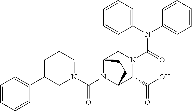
C(N1C2C(C(O)=O)N(C(N(C3=CC=CC=C3)C3=CC=CC=C3)=O)CC1CC2)(N1CCCC(C2=CC=CC=C2)C1)=O
